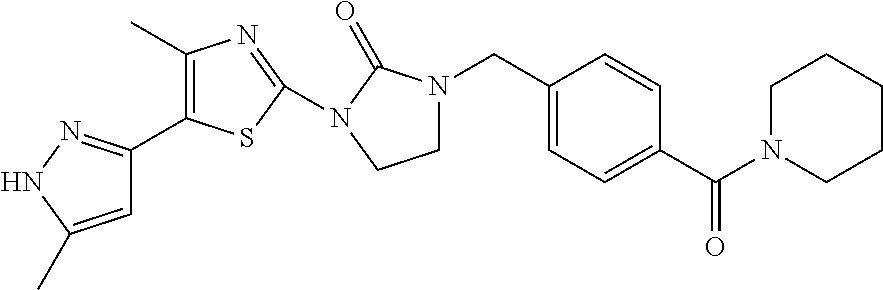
C1(C)=C(C2=NNC(C)=C2)SC(N2C(=O)N(CC3=CC=C(C(N4CCCCC4)=O)C=C3)CC2)=N1
